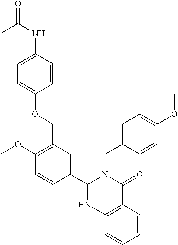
C12=C(C=CC=C1)C(=O)N(CC1=CC=C(OC)C=C1)C(C1=CC(COC3=CC=C(NC(C)=O)C=C3)=C(OC)C=C1)N2
